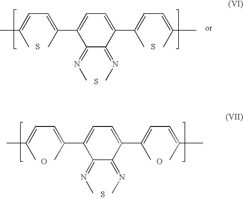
C(=C(C)C)C=C(C)C1=CC=C(C(C)=CC=C(C)C)C(=NC)C1=NC.S.S.S.C(=C(C)C)C=C(C)C1=CC=C(C(C)=CC=C(C)C)C(=NC)C1=NC.O.O.S
